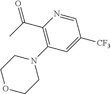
C(C1=C(N2CCOCC2)C=C([CF3])C=N1)(C)=O
